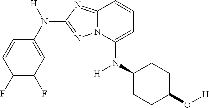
C1=CC(F)=C(F)C=C1N([H])C1=NN2C(=N1)C=CC=C2N(C1CCC(O[H])CC1)[H]
